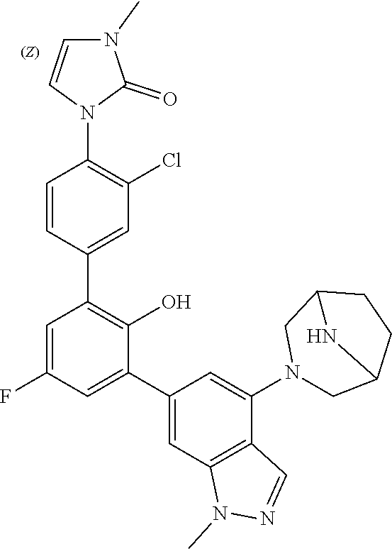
C12CN(C3=CC(C4=CC(F)=CC(C5=CC(Cl)=C(N6C=CN(C)C6=O)C=C5)=C4O)=CC4=C3C=NN4C)CC(N1)CC2
